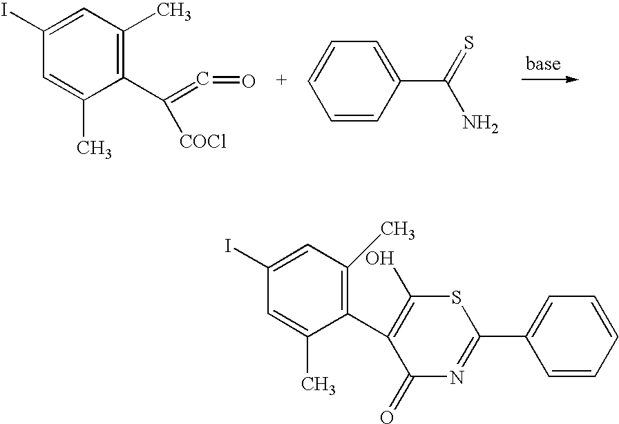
C1(I)=CC(C)=C(C([COCl])=C=O)C(C)=C1.C1=C(C(=S)N)C=CC=C1.C1(I)=CC(C)=C(C2=C(O)SC(C3=CC=CC=C3)=NC2=O)C(C)=C1
